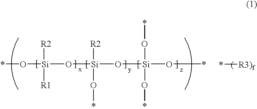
*O[Si](O[Si](O[Si](O*)(O*)O*)([R2])O*)([R2])[R1].*[R3)f]
